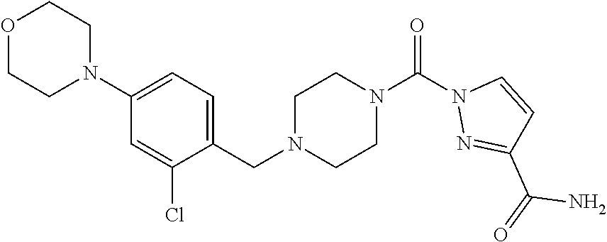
O1CCN(C2=CC=C(CN3CCN(C(N4N=C(C(=O)N)C=C4)=O)CC3)C(Cl)=C2)CC1
